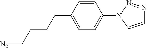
C1=CC(CCCC[N2])=CC=C1N1C=CN=N1
